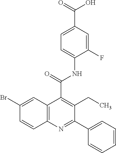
BrC1=CC2=C(C=C1)N=C(C1=CC=CC=C1)C(CC)=C2C(=O)NC1=CC=C(C(=O)O)C=C1F
